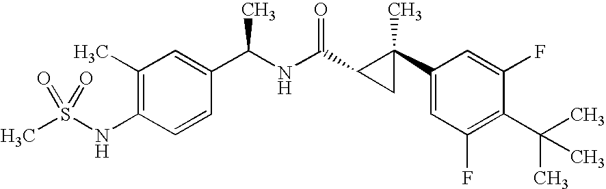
N(C1=C(C)C=C(C(NC(=O)C2C(C3=CC(F)=C(C(C)(C)C)C(F)=C3)(C)C2)C)C=C1)S(C)(=O)=O
